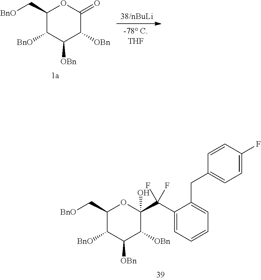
C1(C[BnO])C([BnO])C([OBn])C([OBn])C(C(C2=CC=CC=C2CC2=CC=C(F)C=C2)(F)F)(O)O1.C1(C[BnO])C([BnO])C([OBn])C([OBn])C(=O)O1
